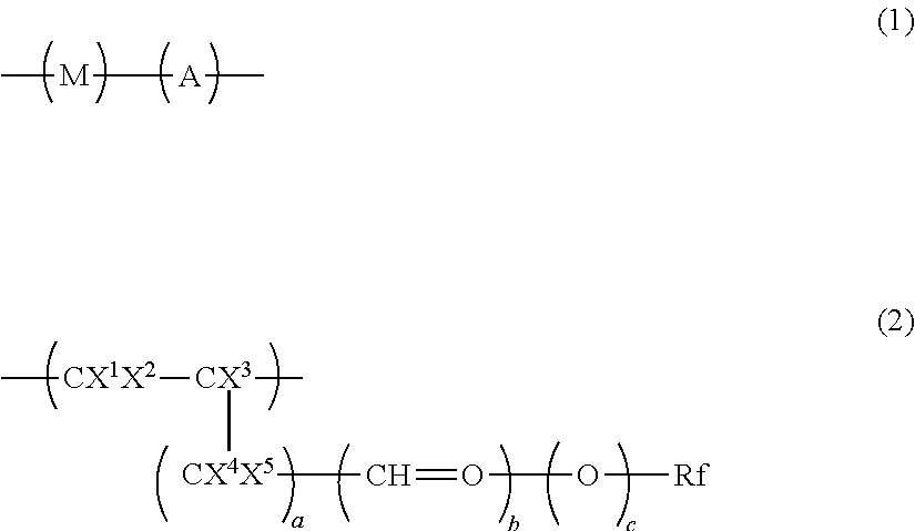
C[M][A]C.C[CX1X2][CX3](C)[CX4X5]C=OO[Rf]
